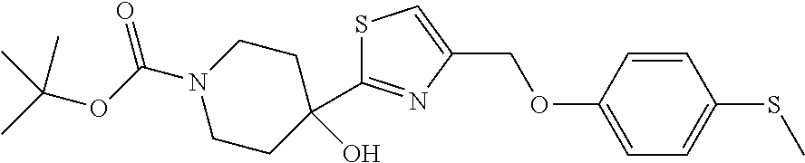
S1C=C(COC2=CC=C(SC)C=C2)N=C1C1(O)CCN(C(OC(C)(C)C)=O)CC1
